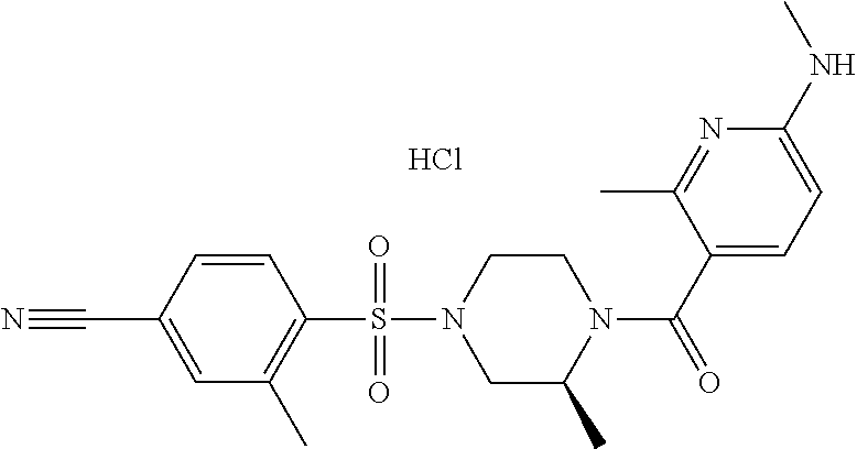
C1=CC(C#N)=CC(C)=C1S(N1CC(C)N(C(C2=CC=C(NC)N=C2C)=O)CC1)(=O)=O.Cl
